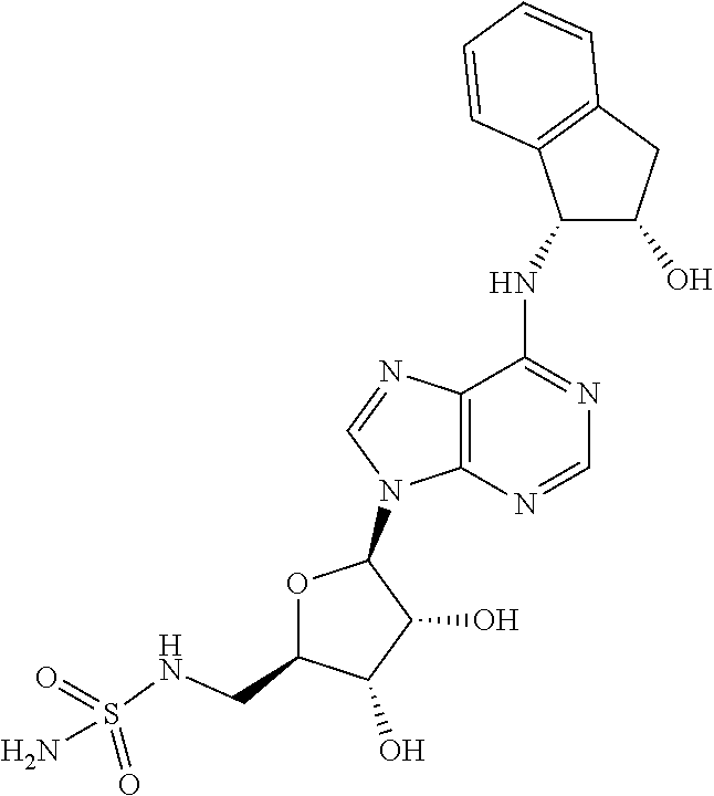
N(C1=NC=NC2=C1N=CN2C1OC(CNS(N)(=O)=O)C(O)C1O)C1C(O)CC2=C1C=CC=C2
